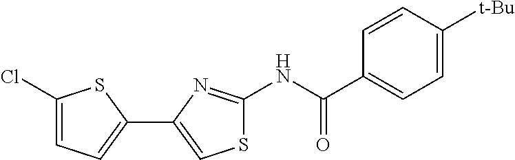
C1(Cl)=CC=C(C2=CSC(NC(=O)C3=CC=C([t-Bu])C=C3)=N2)S1
